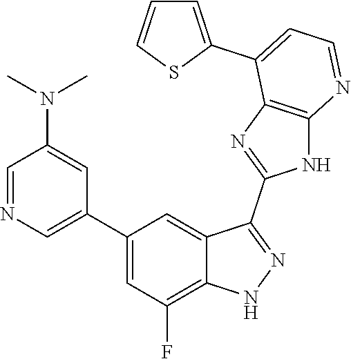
C1=NC=C(C2=CC(F)=C3C(=C2)C(C2=NC4=C(N2)N=CC=C4C2=CC=CS2)=NN3)C=C1N(C)C
